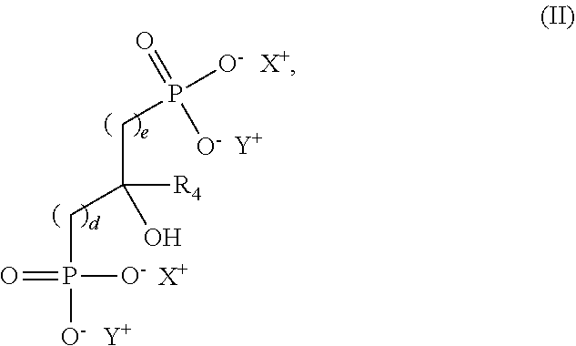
O=P([O-])([O-])CC([R4])(O)CP([O-])([O-])=O.[X+].[X+].[Y].[Y]
